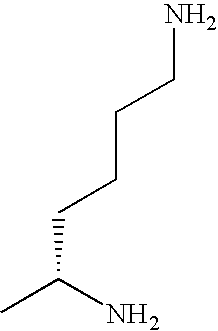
CC(N)CCCCN
